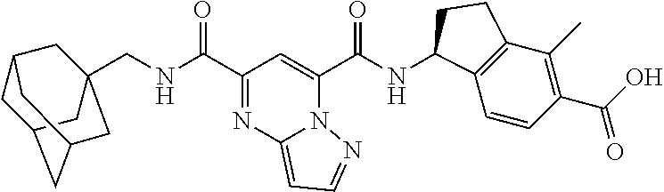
C(C1=NC2=CC=NN2C(C(NC2C3=C(C(C)=C(C(O)=O)C=C3)CC2)=O)=C1)(=O)NCC12CC3CC(CC(C1)C3)C2
